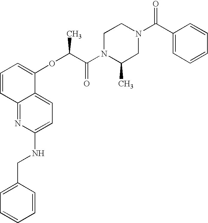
O(C(C(N1C(C)CN(C(C2=CC=CC=C2)=O)CC1)=O)C)C1=CC=CC2=NC(NCC3=CC=CC=C3)=CC=C12
